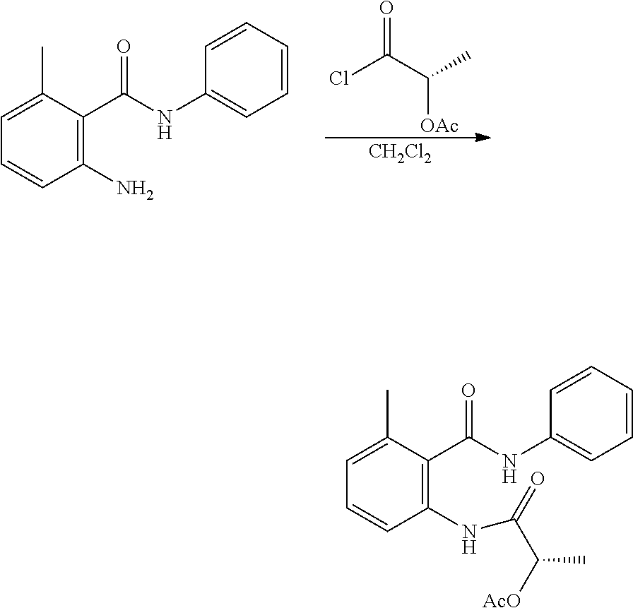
ClC(C(C)[OAc])=O.[CH2Cl2].C1(N)=C(C(NC2=CC=CC=C2)=O)C(C)=CC=C1.C1(NC(C([AcO])C)=O)=C(C(NC2=CC=CC=C2)=O)C(C)=CC=C1
